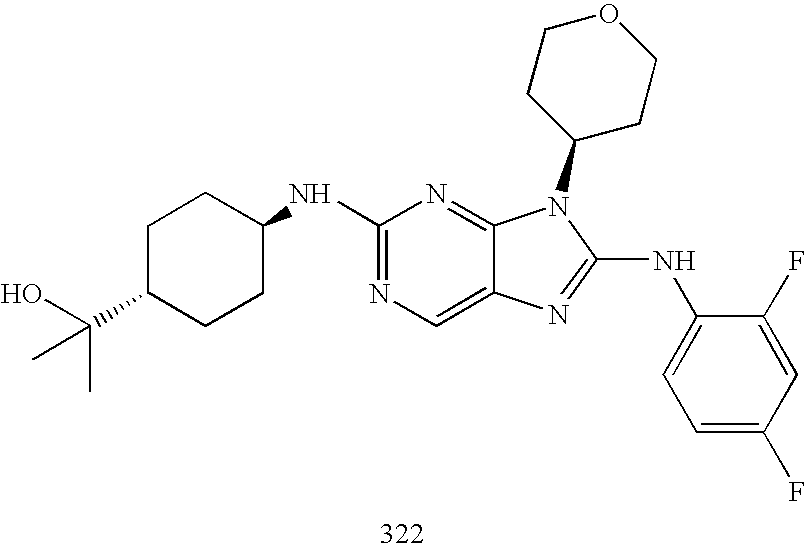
C1(NC2CCC(C(O)(C)C)CC2)=NC=C2C(=N1)N(C1CCOCC1)C(NC1=CC=C(F)C=C1F)=N2
